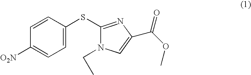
C1=CC(SC2=NC(C(OC)=O)=CN2CC)=CC=C1[O2N]
